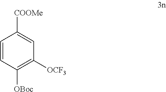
C1=CC([OBoc])=C([OCF3])C=C1[COOMe]
